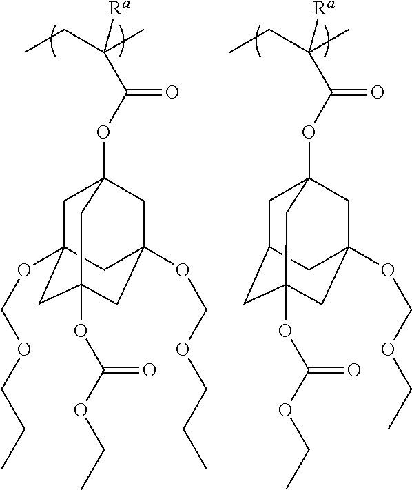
C1C2(OCOCCC)CC3(OC(=O)OCC)CC(OCOCCC)(CC1(OC(=O)C(CC)(C)[Ra])C3)C2.C1C2CC3(OC(=O)OCC)CC(OCOCC)(CC1(OC(=O)C(CC)(C)[Ra])C3)C2
